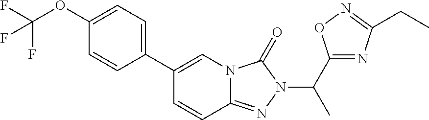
C1=CC2=NN(C(C3=NC(CC)=NO3)C)C(=O)N2C=C1C1=CC=C(OC(F)(F)F)C=C1
